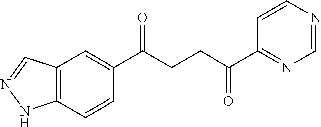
C1(C(CCC(C2=NC=NC=C2)=O)=O)=CC2=C(C=C1)NN=C2
